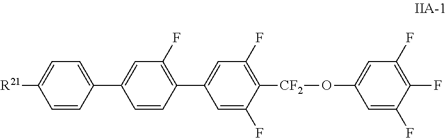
C1=C(F)C(F)=C(F)C=C1O[CF2]C1=C(F)C=C(C2=C(F)C=C(C3=CC=C([R21])C=C3)C=C2)C=C1F
